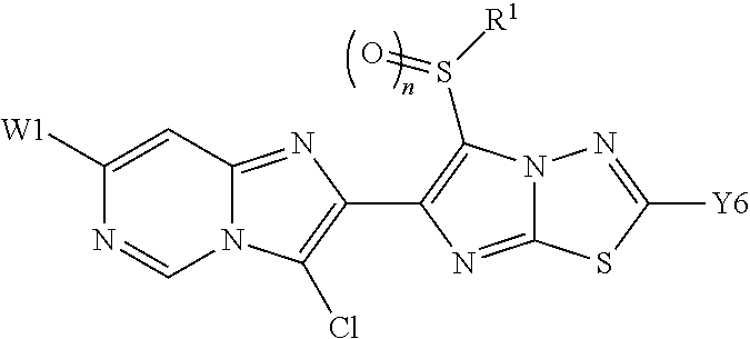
N12C(=NC(C3=C(S([R1])=O)N4C(=N3)SC([Y6])=N4)=C1Cl)C=C([W1])N=C2
